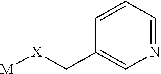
[M][X]CC1=CN=CC=C1
